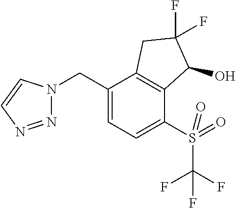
C(C1=CC=C(S(=O)(=O)C(F)(F)F)C2=C1CC(F)(F)C2O)N1N=NC=C1
